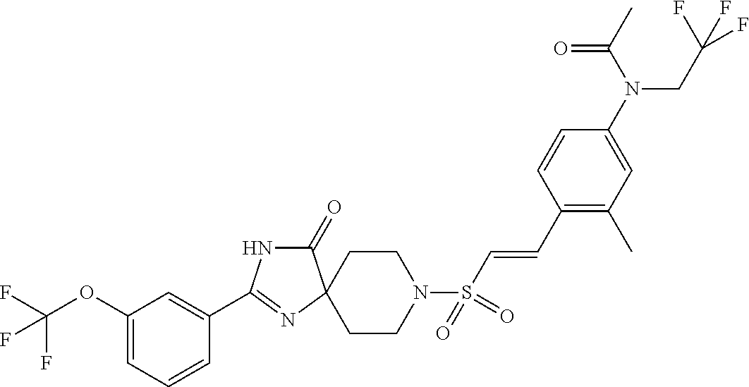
C1(OC(F)(F)F)=CC=CC(C2=NC3(CCN(S(C=CC4=C(C)C=C(N(CC(F)(F)F)C(C)=O)C=C4)(=O)=O)CC3)C(=O)N2)=C1
